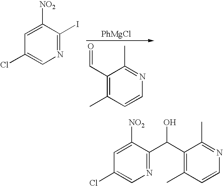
N1=C(I)C([NO2])=CC(Cl)=C1.C1(C=O)=C(C)C=CN=C1C.[PhMgCl].N1=C(C(C2=C(C)C=CN=C2C)O)C([NO2])=CC(Cl)=C1
